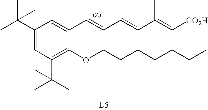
CC(C1=CC(C(C)(C)C)=C(OCCCCCCC)C(C(=CC=CC(=C[CO2H])C)C)=C1)(C)C
